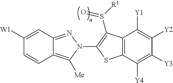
C12=NN(C3=C(S([R1])=O)C4=C(C([Y4])=C([Y3])C([Y2])=C4[Y1])S3)C([Me])=C1C=CC([W1])=C2
